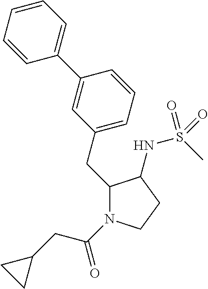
C(C1N(C(CC2CC2)=O)CCC1NS(C)(=O)=O)C1=CC=CC(C2=CC=CC=C2)=C1
